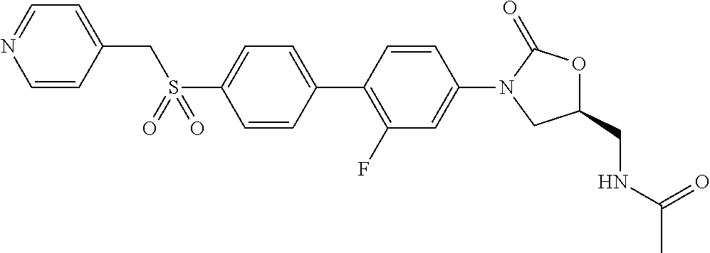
S(C1=CC=C(C2=C(F)C=C(N3CC(CNC(=O)C)OC3=O)C=C2)C=C1)(CC1=CC=NC=C1)(=O)=O
